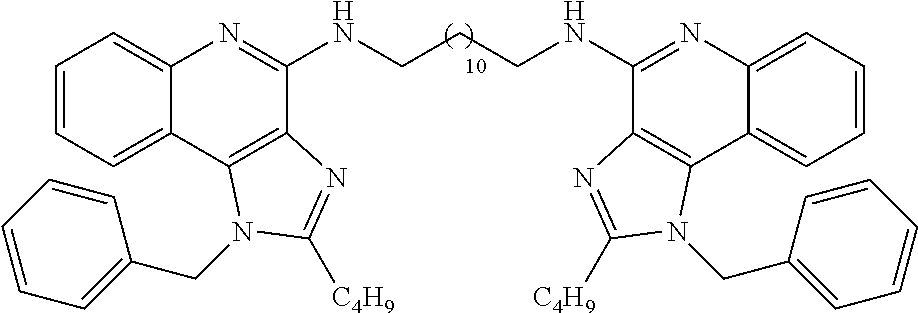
N(CCCNC1=NC2=CC=CC=C2C2=C1N=C([C4H9])N2CC1=CC=CC=C1)C1=NC2=CC=CC=C2C2=C1N=C([C4H9])N2CC1=CC=CC=C1
